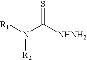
[R1]N(C([NHNH2])=S)[R2]
